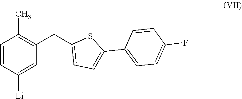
C1=CC([Li])=CC(CC2=CC=C(C3=CC=C(F)C=C3)S2)=C1C
